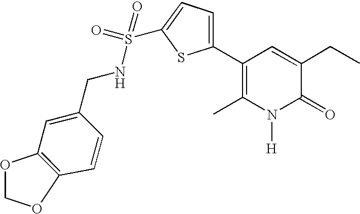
C1(C2=C(C)N([H])C(=O)C(CC)=C2)=CC=C(S(=O)(=O)NCC2=CC3=C(C=C2)OCO3)S1
